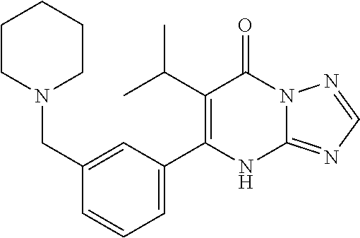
C12=NC=NN1C(=O)C(C(C)C)=C(C1=CC=CC(CN3CCCCC3)=C1)N2
